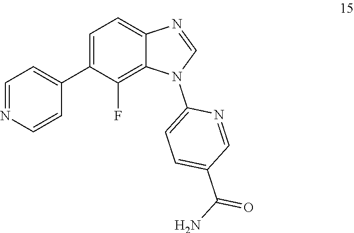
C1=C(C2=CC=NC=C2)C(F)=C2C(=C1)N=CN2C1=CC=C(C(N)=O)C=N1
